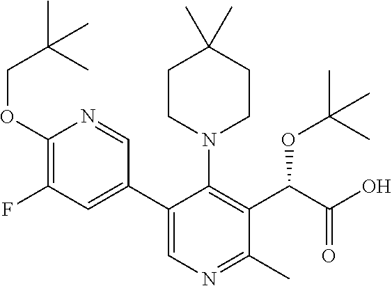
O(C1=C(F)C=C(C2=CN=C(C)C(C(C(=O)O)OC(C)(C)C)=C2N2CCC(C)(C)CC2)C=N1)CC(C)(C)C
